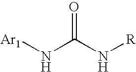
[Ar1]NC(N[R])=O
